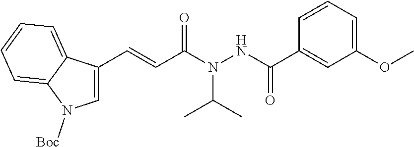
C1=C(C=CC(N(NC(C2=CC(OC)=CC=C2)=O)C(C)C)=O)C2=CC=CC=C2N1[Boc]
